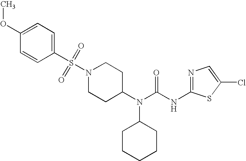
N1(S(=O)(=O)C2=CC=C(OC)C=C2)CCC(N(C(NC2=NC=C(Cl)S2)=O)C2CCCCC2)CC1
